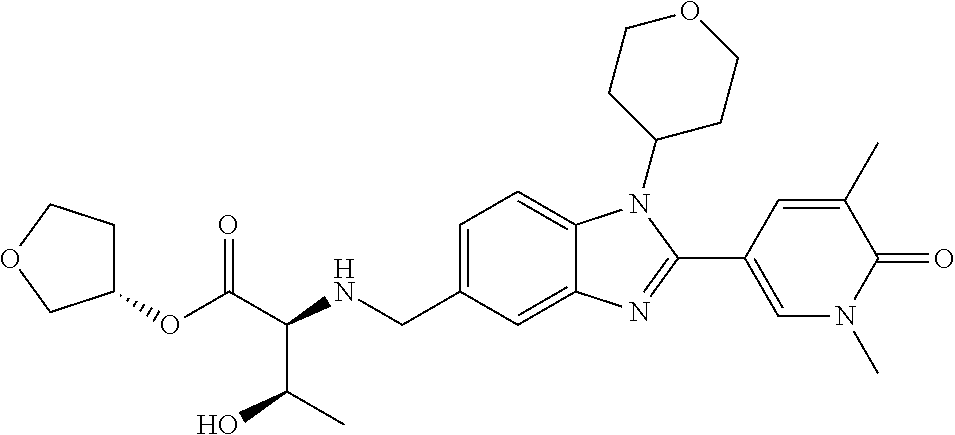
C1(OC(C(NCC2=CC=C3C(=C2)N=C(C2=CN(C)C(=O)C(C)=C2)N3C2CCOCC2)C(O)C)=O)CCOC1
